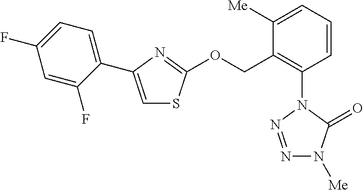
C1=CC=C([Me])C(COC2=NC(C3=CC=C(F)C=C3F)=CS2)=C1N1N=NN([Me])C1=O
